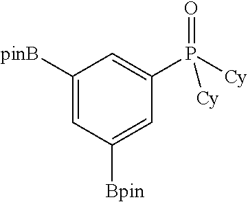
C1([pinB])=CC([Bpin])=CC(P([Cy])(=O)[Cy])=C1
